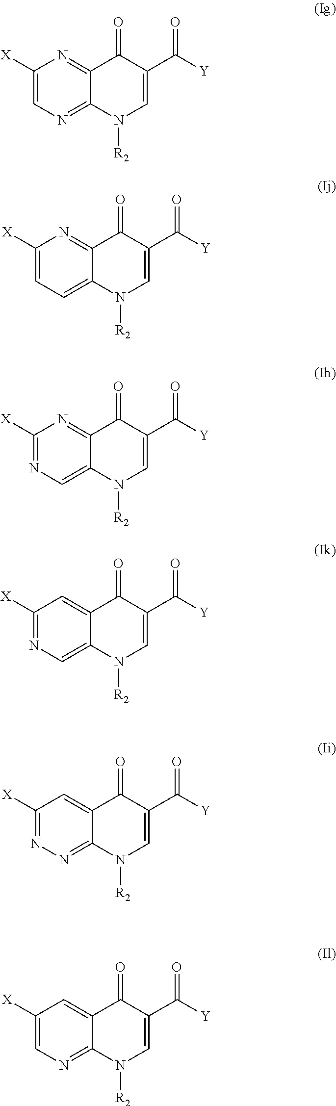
C1([X])=CN=C2C(=N1)C(=O)C(C([Y])=O)=CN2[R2].C1([X])=CC=C2C(=N1)C(=O)C(C([Y])=O)=CN2[R2].C1([X])=NC=C2C(=N1)C(=O)C(C([Y])=O)=CN2[R2].C1([X])=NC=C2C(=C1)C(=O)C(C([Y])=O)=CN2[R2].C1([X])=NN=C2C(=C1)C(=O)C(C([Y])=O)=CN2[R2].C1([X])=CN=C2C(=C1)C(=O)C(C([Y])=O)=CN2[R2]
